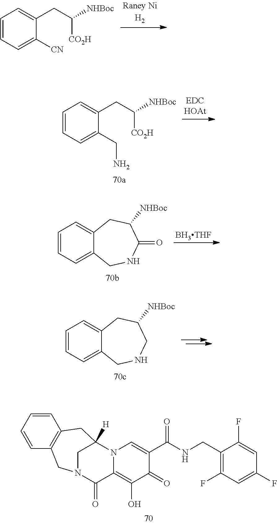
C1=CC=C(CC([CO2H])[NHBoc])C([CN])=C1.C1=C(CN)C(CC([CO2H])[NHBoc])=CC=C1.C1=C2CNC(=O)C([NHBoc])CC2=CC=C1.[BH3THF].C1=C2CC([NHBoc])CNCC2=CC=C1.C1(F)=C(CNC(C2=CN3C(=C(O)C2=O)C(=O)N2CC3([H])CC3=C(C2)C=CC=C3)=O)C(F)=CC(F)=C1
